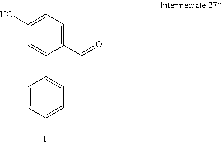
C1(O)=CC=C(C=O)C(C2=CC=C(F)C=C2)=C1
